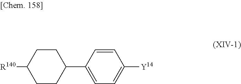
C1(C2=CC=C([Y14])C=C2)CCC([R140])CC1
